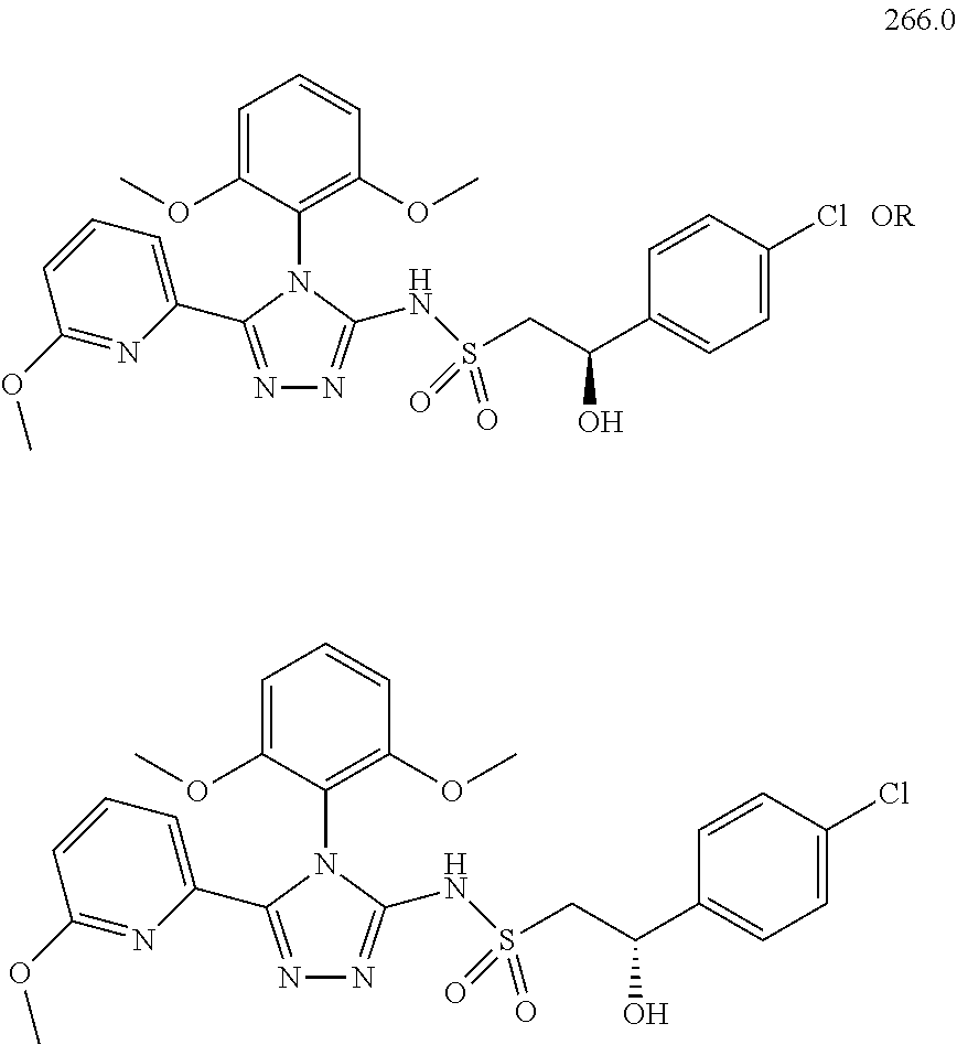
N1=C(C2=CC=CC(OC)=N2)N(C2=C(OC)C=CC=C2OC)C(NS(CC(C2=CC=C(Cl)C=C2)O)(=O)=O)=N1.[OR].N1=C(C2=CC=CC(OC)=N2)N(C2=C(OC)C=CC=C2OC)C(NS(CC(C2=CC=C(Cl)C=C2)O)(=O)=O)=N1
